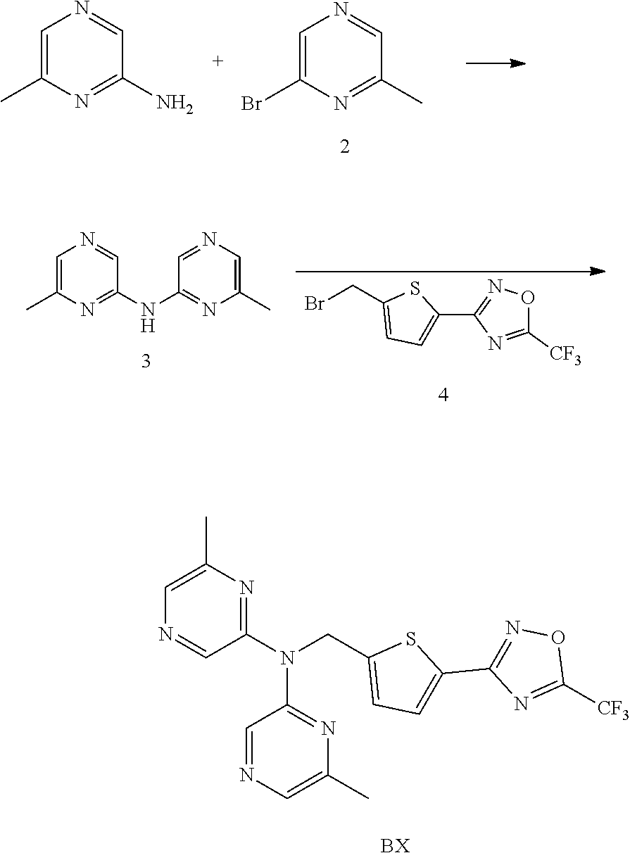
C1=C(C)N=C(N)C=N1.C1=C(Br)N=C(C)C=N1.N1=CC(N(CC2=CC=C(C3=NOC([CF3])=N3)S2)C2=NC(C)=CN=C2)=NC(C)=C1.[BX].C1=C(C)N=C(NC2=NC(C)=CN=C2)C=N1.BrCC1=CC=C(C2=NOC([CF3])=N2)S1
